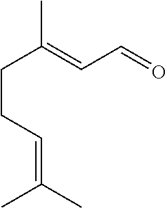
C(C(=CC=O)C)CC=C(C)C
